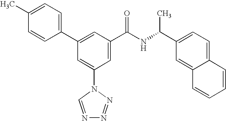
C1(C2=CC(C(NC(C3=CC=C4C(=C3)C=CC=C4)C)=O)=CC(N3C=NN=N3)=C2)=CC=C(C)C=C1
